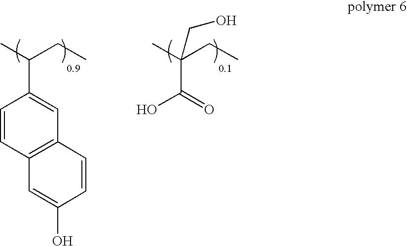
C1=CC2=C(C=C1C(CC)C)C=CC(O)=C2.OC(=O)C(CC)(C)CO
